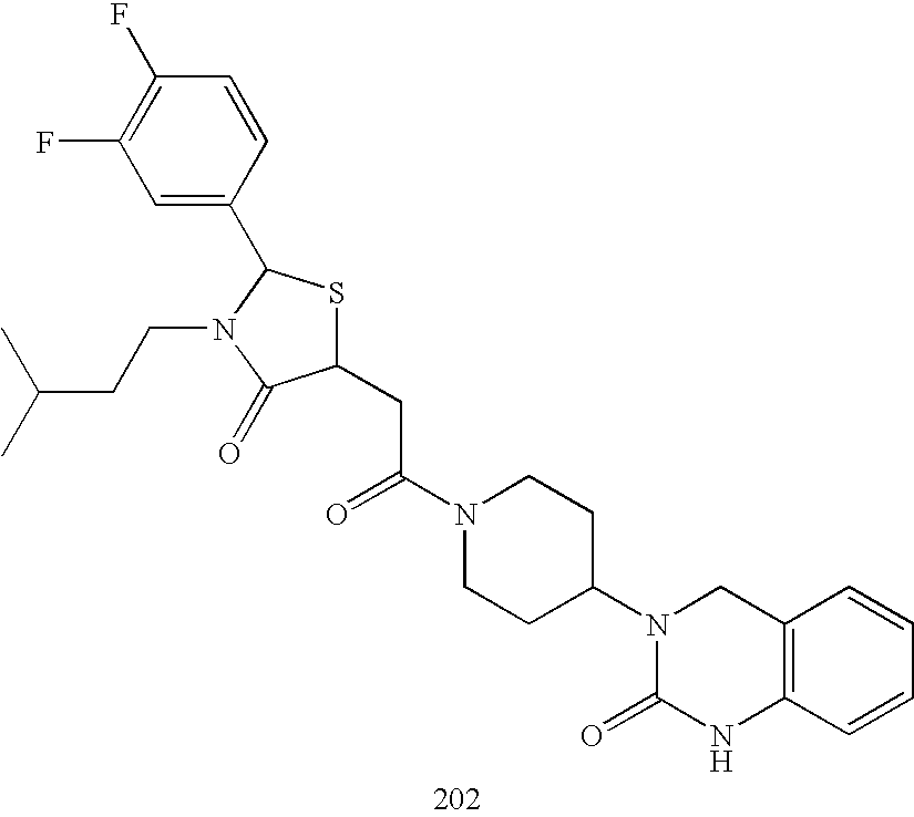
C1(CC(N2CCC(N3C(=O)NC4=C(C3)C=CC=C4)CC2)=O)SC(C2=CC(F)=C(F)C=C2)N(CCC(C)C)C1=O
